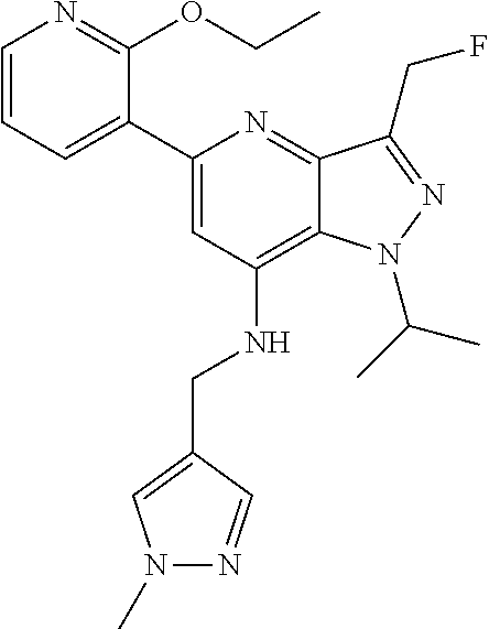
C1=CC=C(C2=CC(NCC3=CN(C)N=C3)=C3C(=N2)C(CF)=NN3C(C)C)C(OCC)=N1
